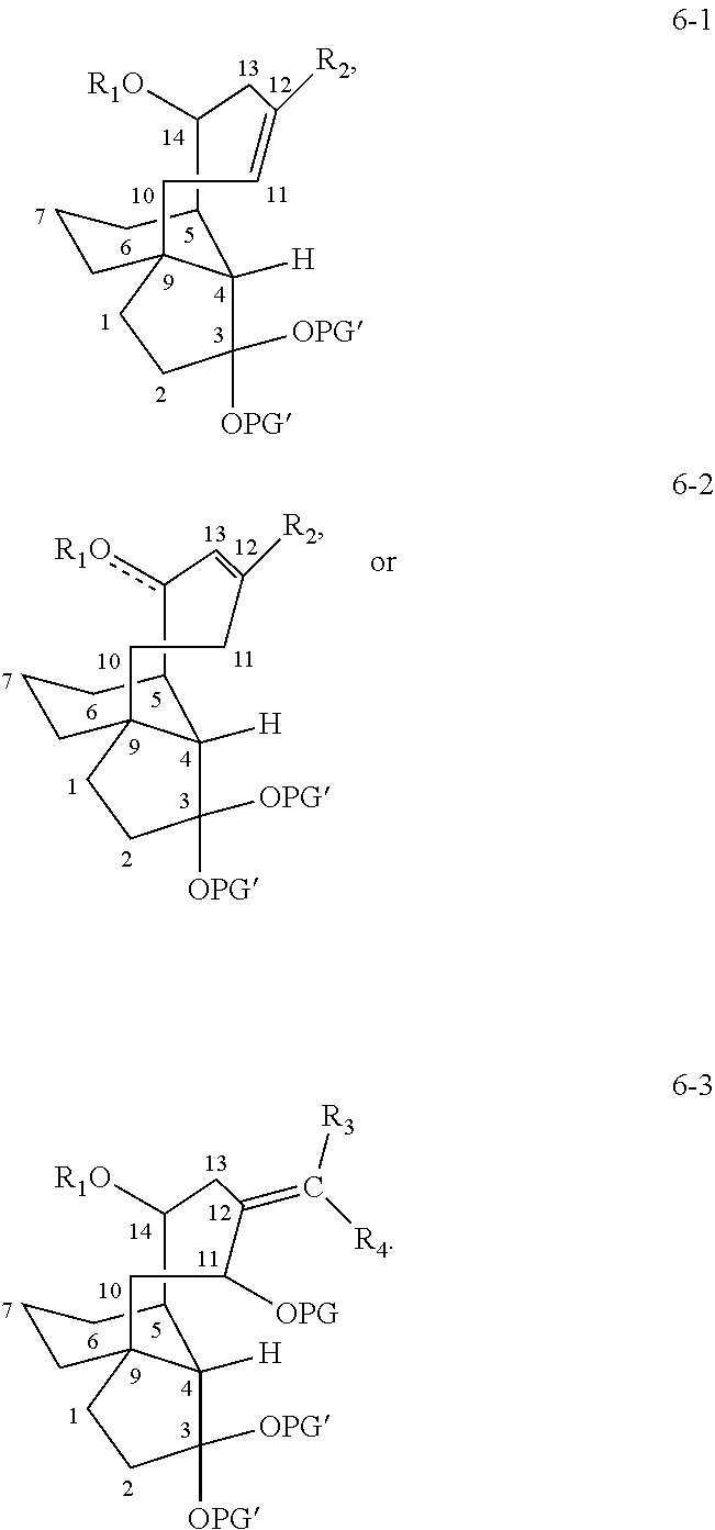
C1([OPG])C(=C([R4])[R3])CC([R1O])C2C3([H])C([OPG])([OPG])CCC3(CCC2)C1.C1=C([R2])CC([R1O])C2C3([H])C([OPG])([OPG])CCC3(CCC2)C1.C1CC23C([H])(C([OPG])([OPG])CC2)C(c([R1O])C=C1[R2])CCC3
